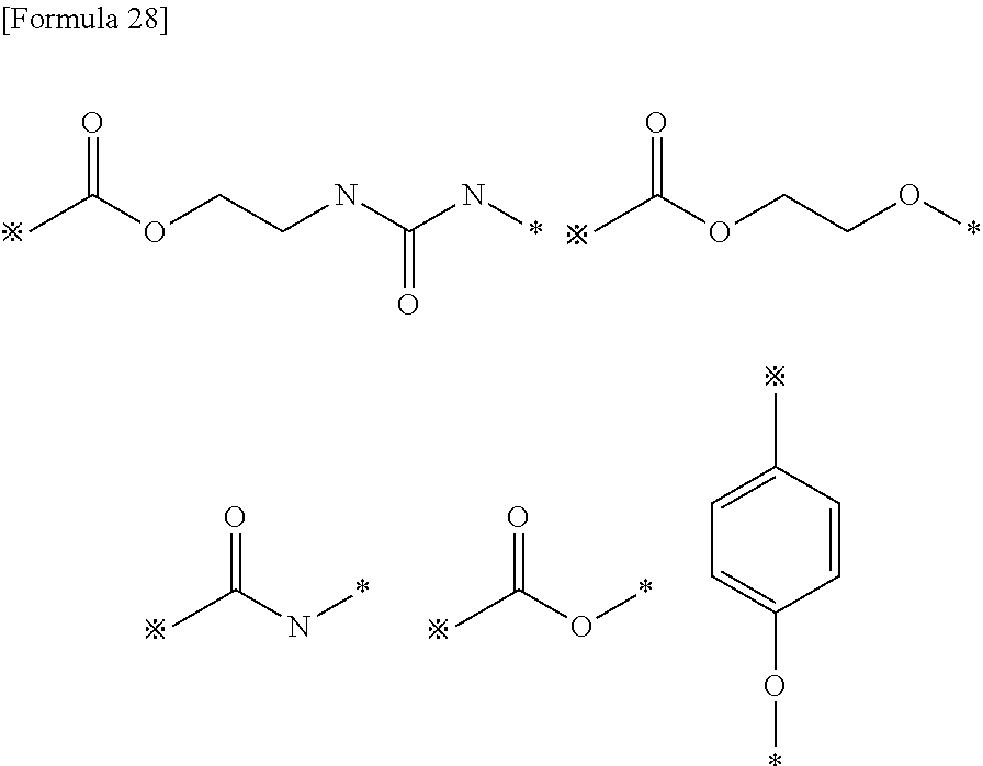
CC(OCCNC(N*)=O)=O.CC(OCCO*)=O.CC(N*)=O.CC(O*)=O.C1=CC(C)=CC=C1O*
